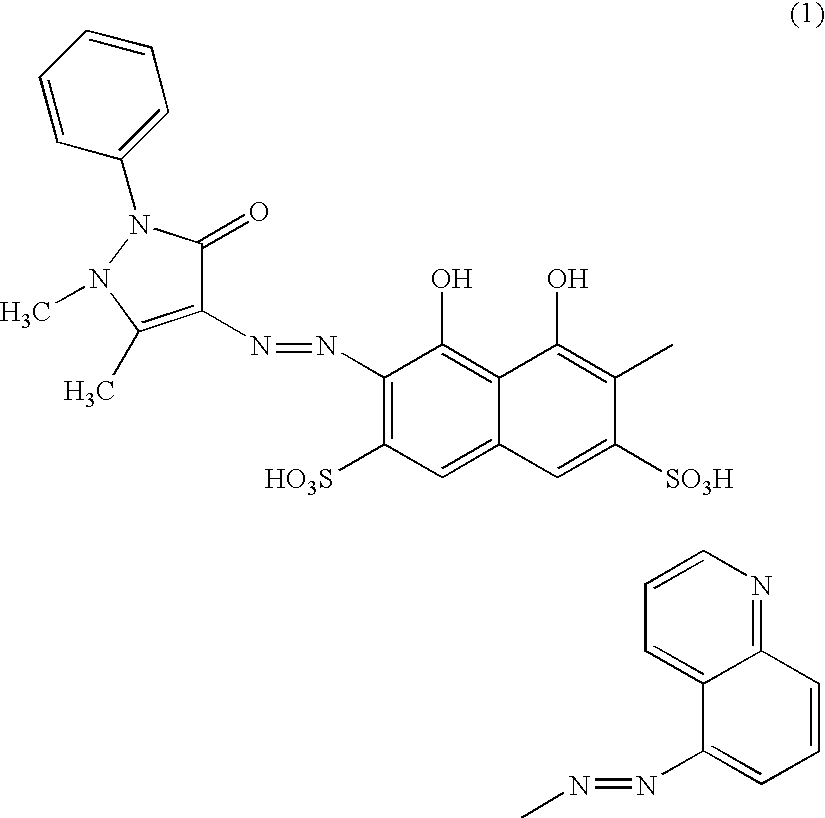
C1(N=NC2=C(C)N(C)N(C3=CC=CC=C3)C2=O)=C([HO3S])C=C2C(=C1O)C(O)=C(C)C([SO3H])=C2.N(=NC1=CC=CC2=NC=CC=C12)C
